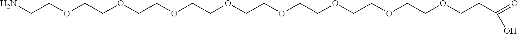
NCCOCCOCCOCCOCCOCCOCCOCCOCCC(=O)O
